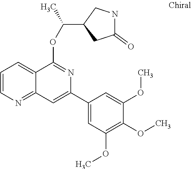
C12=NC=CC=C1C(OC(C1CC(=O)NC1)C)=NC(C1=CC(OC)=C(OC)C(OC)=C1)=C2
